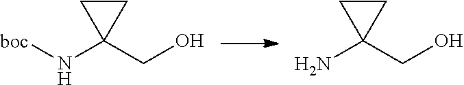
C1CC1(N[boc])CO.C1CC1(N)CO
